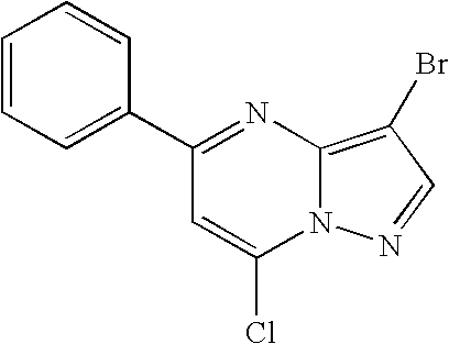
C1(C2=CC=CC=C2)=NC2=C(Br)C=NN2C(Cl)=C1
